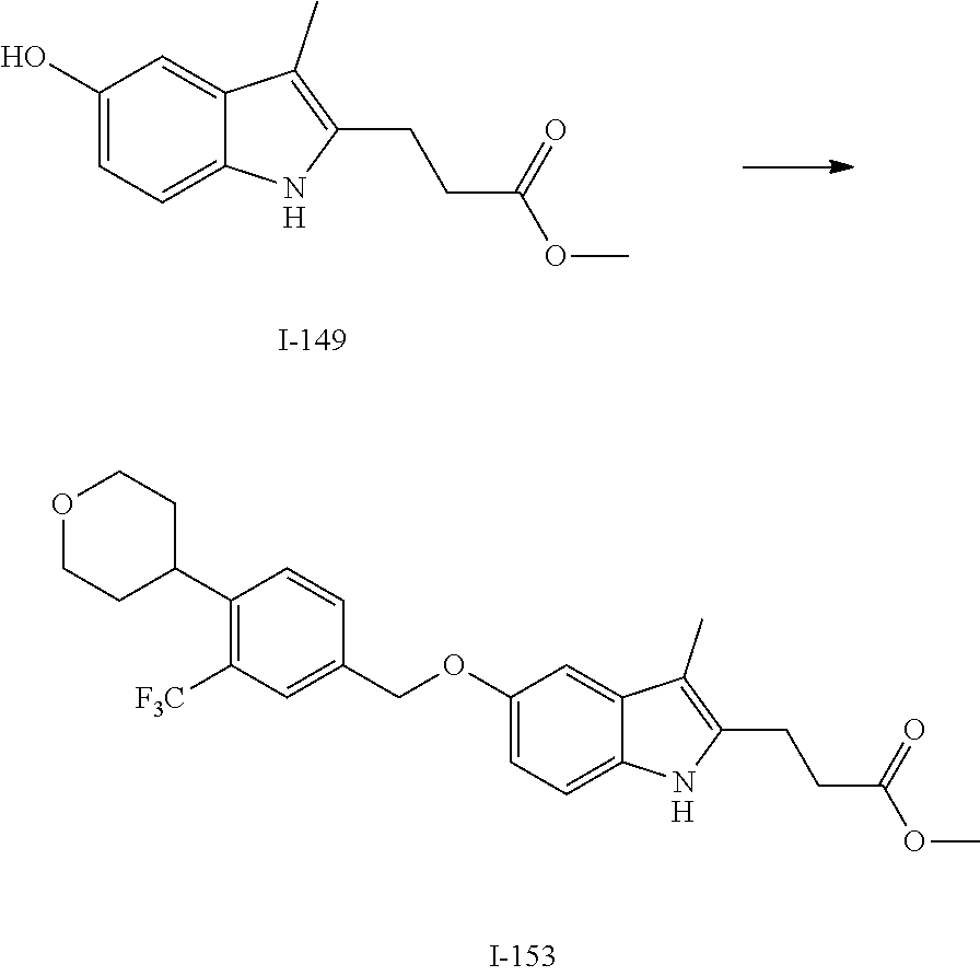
O1CCC(C2=C([F3C])C=C(COC3=CC=C4C(=C3)C(C)=C(CCC(OC)=O)N4)C=C2)CC1.[H].C1(O)=CC=C2C(=C1)C(C)=C(CCC(OC)=O)N2.[H]
